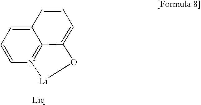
C1=CC=C2C=CC=C3O[Li]N1=C23
